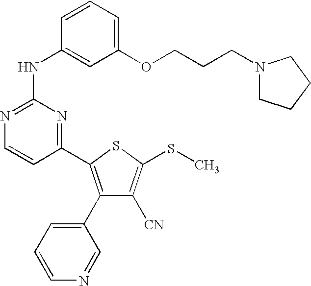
C1(C2=C(C3=CC=CN=C3)C([CN])=C(SC)S2)=NC(NC2=CC(OCCCN3CCCC3)=CC=C2)=NC=C1
